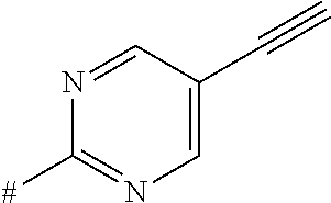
N1=CC(C#C)=CN=C1[#]
